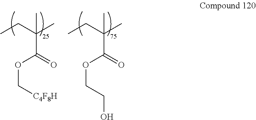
CCC(C)(C)C(=O)OC[C4F8H].CCC(C)(C)C(=O)OCCO
